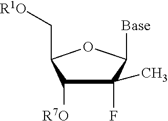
C1(F)(C)C([R7O])C(C[R1O])OC1[Base]
